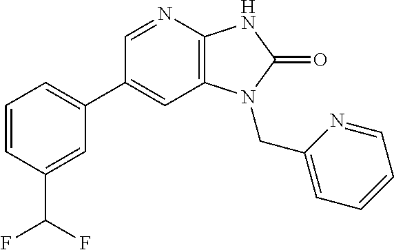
C1(C2=CC=CC(C(F)F)=C2)=CC2=C(N=C1)NC(=O)N2CC1=CC=CC=N1
